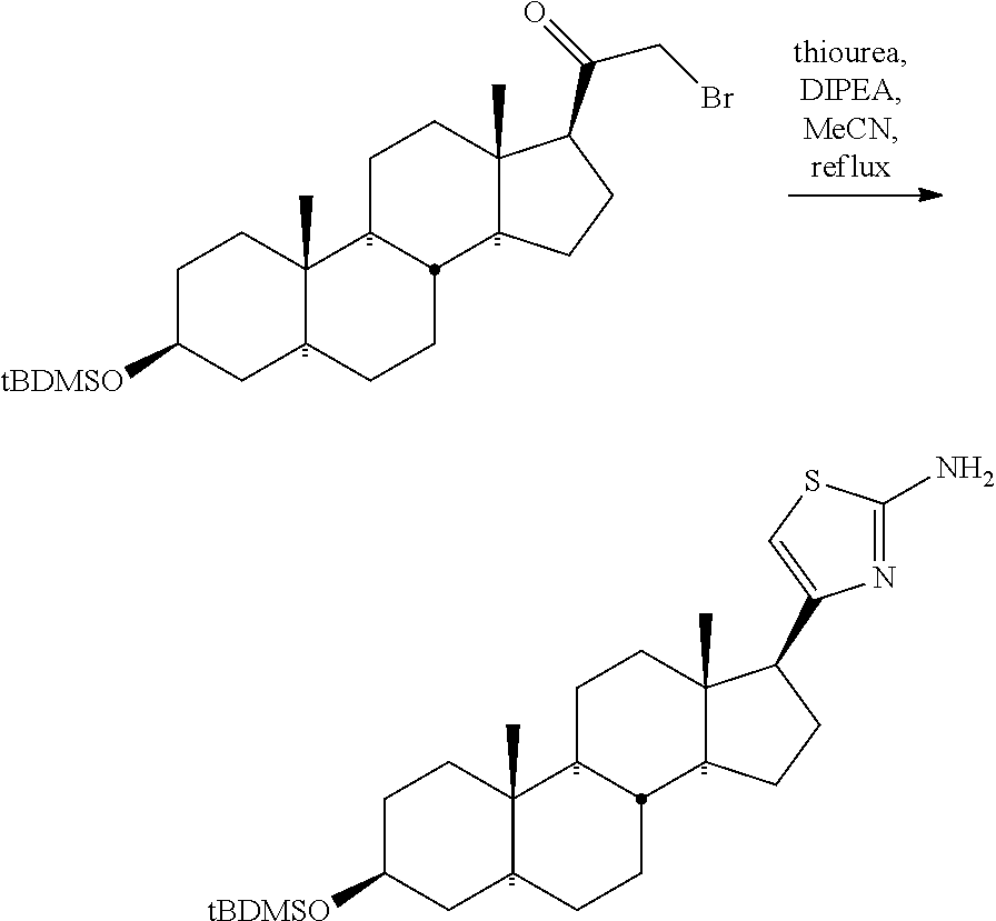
C1C([tBDMSO])CC2C(C)(C1)C1CCC3(C)C(C4=CSC(N)=N4)CCC3C1CC2.C1C([tBDMSO])CC2C(C)(C1)C1CCC3(C)C(C(=O)CBr)CCC3C1CC2
